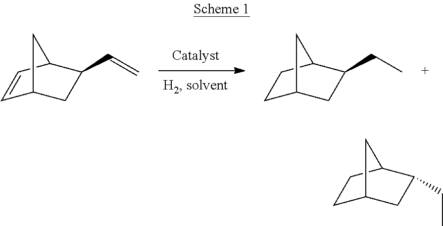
C1=CC2C(C=C)CC1C2.C1C2CC(CC)C(C1)C2.C1C2CC(CC)C(C1)C2
